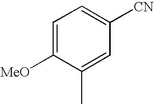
C1([MeO])=CC=C([CN])C=C1C
